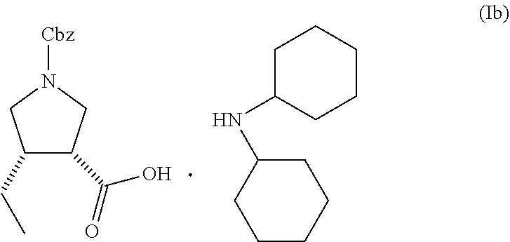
C1(CC)C(C(=O)O)CN([Cbz])C1.C1CCCCC1NC1CCCCC1
